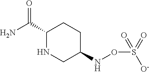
C1(C(=O)N)NCC(NOS([O-])(=O)=O)CC1
